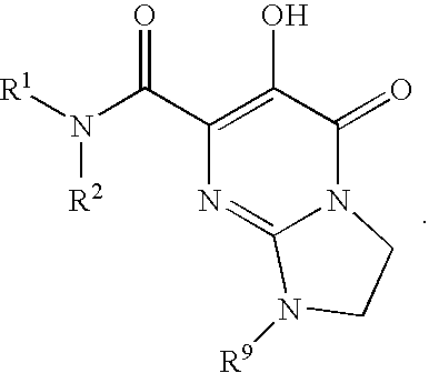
[R1]N(C(C1=C(O)C(=O)N2C(=N1)N([R9])CC2)=O)[R2]
